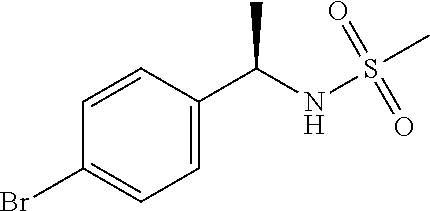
C1(Br)=CC=C(C(NS(C)(=O)=O)C)C=C1
